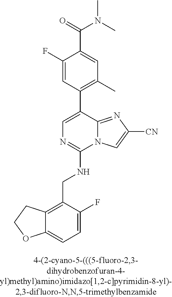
C12=CC=C(F)C(CNC3=NC=C(C4=C(C)C=C(C(N(C)C)=O)C(F)=C4)C4=NC([CN])=CN34)=C1CCO2
